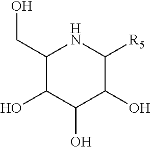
C1(CO)C(O)C(O)C(O)C([R5])N1
